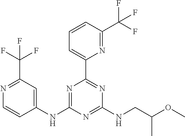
C1(NC2=NC(C3=CC=CC(C(F)(F)F)=N3)=NC(NCC(C)OC)=N2)=CC(C(F)(F)F)=NC=C1
